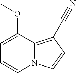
N12C(=C(C#N)C=C1)C(OC)=CC=C2
